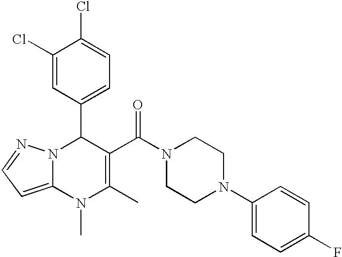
C1(Cl)=CC(C2N3C(=CC=N3)N(C)C(C)=C2C(N2CCN(C3=CC=C(F)C=C3)CC2)=O)=CC=C1Cl
